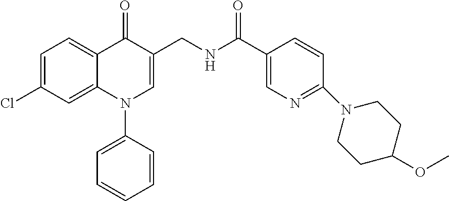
C1=C(Cl)C=C2C(=C1)C(=O)C(CNC(C1=CN=C(N3CCC(OC)CC3)C=C1)=O)=CN2C1=CC=CC=C1
